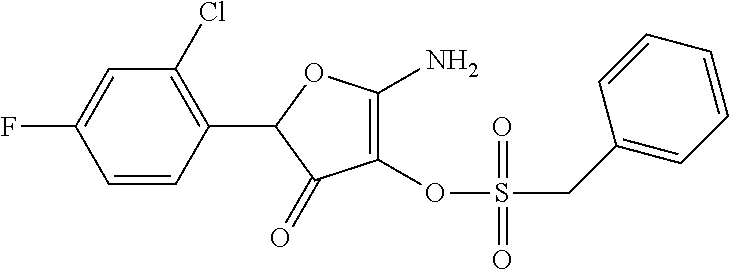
C1(OS(=O)(CC2=CC=CC=C2)=O)=C(N)OC(C2=C(Cl)C=C(F)C=C2)C1=O
